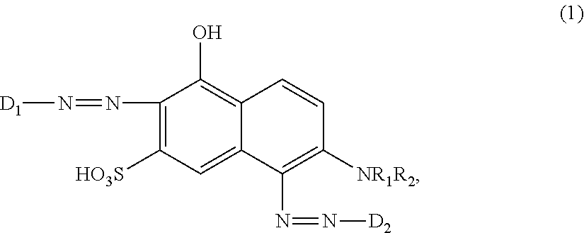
C1(N=N[D1])=C([HO3S])C=C2C(=C1O)C=CC([NR1R2])=C2N=N[D2]
